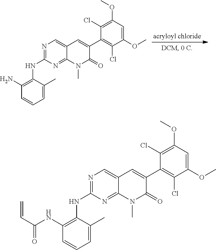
C1(N)=C(NC2=NC=C3C(=N2)N(C)C(=O)C(C2=C(Cl)C(OC)=CC(OC)=C2Cl)=C3)C(C)=CC=C1.C1(NC(C=C)=O)=C(NC2=NC=C3C(=N2)N(C)C(=O)C(C2=C(Cl)C(OC)=CC(OC)=C2Cl)=C3)C(C)=CC=C1
